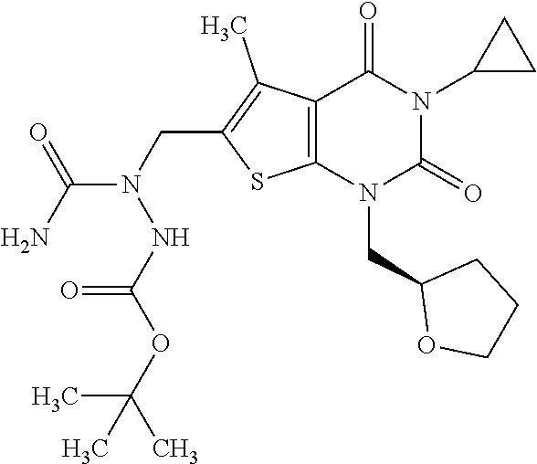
C12=C(N(CC3OCCC3)C(=O)N(C3CC3)C1=O)SC(CN(NC(OC(C)(C)C)=O)C(N)=O)=C2C
